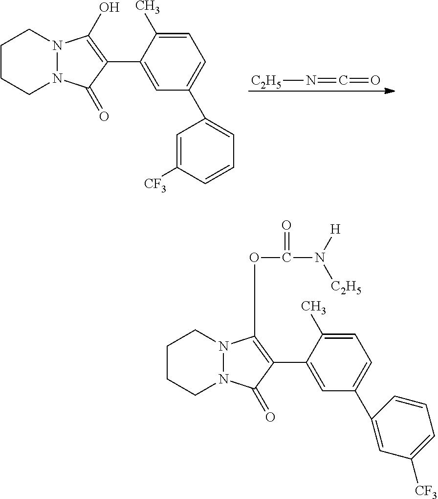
C1CCN2N(C1)C(O)=C(C1=CC(C3=CC=CC([CF3])=C3)=CC=C1C)C2=O.[C2H5]N=C=O.C1CCN2N(C1)C(OC(=O)N([H])[C2H5])=C(C1=CC(C3=CC([CF3])=CC=C3)=CC=C1C)C2=O
